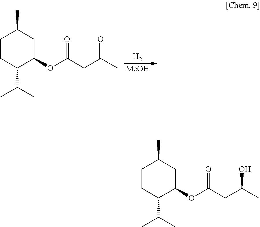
[H2].[MeOH].C1CC(C(C)C)C(OC(CC(C)=O)=O)CC1C.C1CC(C(C)C)C(OC(CC(C)O)=O)CC1C
